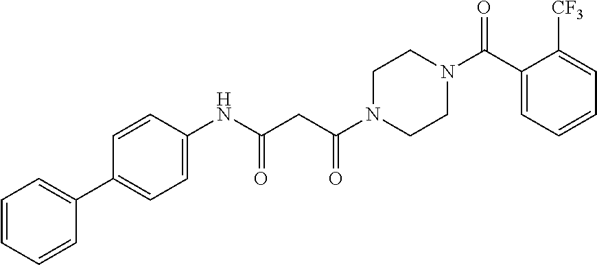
C1(NC(=O)CC(=O)N2CCN(C(C3=CC=CC=C3[CF3])=O)CC2)=CC=C(C2=CC=CC=C2)C=C1
